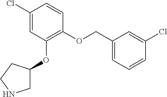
C1(Cl)=CC(OC2CNCC2)=C(OCC2=CC=CC(Cl)=C2)C=C1
